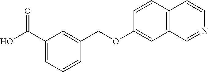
C1(C(O)=O)=CC=CC(COC2=CC3=C(C=C2)C=CN=C3)=C1
